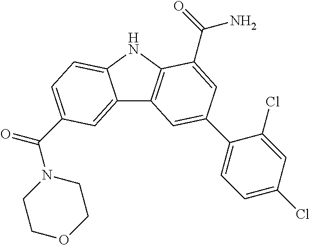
C12=CC(C(=O)N3CCOCC3)=CC=C1NC1=C2C=C(C2=CC=C(Cl)C=C2Cl)C=C1C(N)=O
